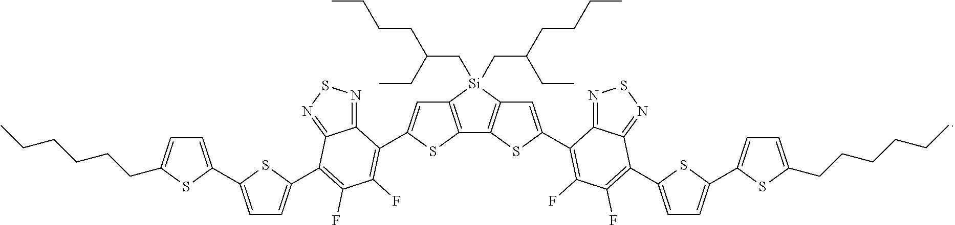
C12=C([Si](CC(CC)CCCC)(CC(CC)CCCC)C3=C1SC(C1=C(F)C(F)=C(C4=CC=C(C5=CC=C(CCCCCC)S5)S4)C4=NSN=C41)=C3)C=C(C1=C(F)C(F)=C(C3=CC=C(C4=CC=C(CCCCCC)S4)S3)C3=NSN=C31)S2
